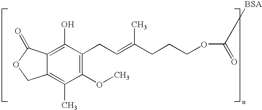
C12=C(O)C(CC=C(CCCOC(C[BSA])=O)C)=C(OC)C(C)=C1COC2=O
